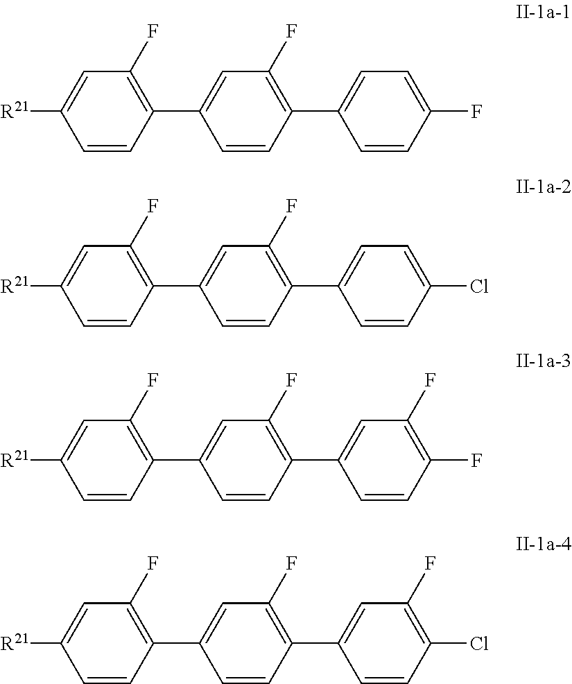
C1=CC(C2=CC(F)=C(C3=CC=C(F)C=C3)C=C2)=C(F)C=C1[R21].C1=CC(C2=CC(F)=C(C3=CC=C(Cl)C=C3)C=C2)=C(F)C=C1[R21].C1=CC(C2=CC(F)=C(C3=CC(F)=C(F)C=C3)C=C2)=C(F)C=C1[R21].C1=CC(C2=CC(F)=C(C3=CC(F)=C(Cl)C=C3)C=C2)=C(F)C=C1[R21]
